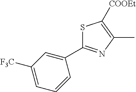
CC1=C([COOEt])SC(C2=CC([F3C])=CC=C2)=N1
